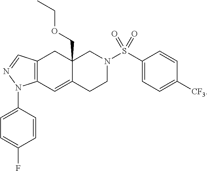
C12=CC3=C(CC1(COCC)CN(S(C1=CC=C([CF3])C=C1)(=O)=O)CC2)C=NN3C1=CC=C(F)C=C1
